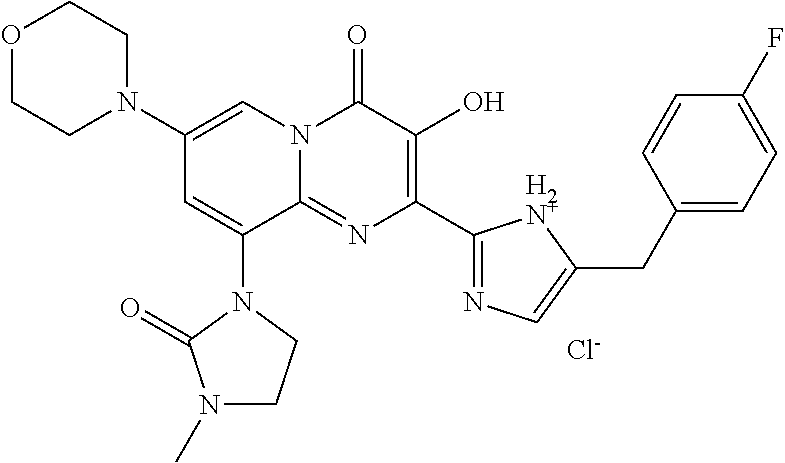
O1CCN(C2=CN3C(=NC(C4=NC=C(CC5=CC=C(F)C=C5)[H2N+]4)=C(O)C3=O)C(N3C(=O)N(C)CC3)=C2)CC1.[Cl-]
